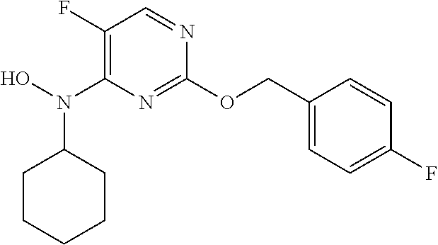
C1(OCC2=CC=C(F)C=C2)=NC(N(O)C2CCCCC2)=C(F)C=N1
